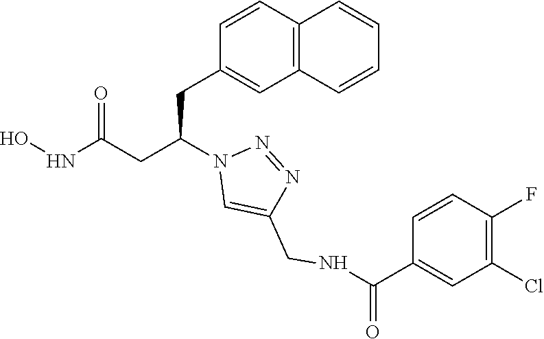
C1(CC(CC(NO)=O)N2C=C(CNC(C3=CC(Cl)=C(F)C=C3)=O)N=N2)=CC2=C(C=C1)C=CC=C2
